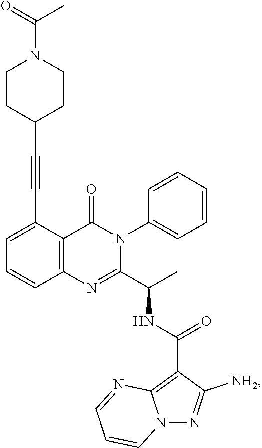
C1=C(C#CC2CCN(C(=O)C)CC2)C2=C(C=C1)N=C(C(C)NC(C1=C3N(N=C1[NH2])C=CC=N3)=O)N(C1=CC=CC=C1)C2=O
